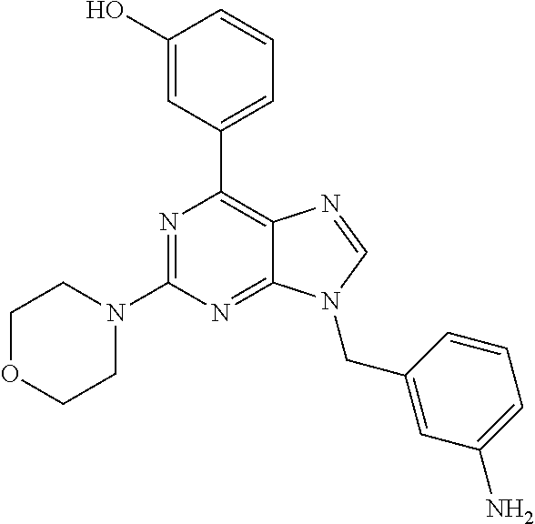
N1=C(N2CCOCC2)N=C2C(=C1C1=CC=CC(O)=C1)N=CN2CC1=CC(N)=CC=C1
